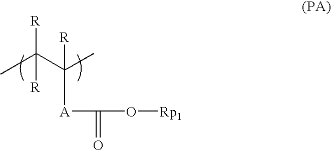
CC(C(C)([A]C(=O)O[Rp1])[R])([R])[R]
